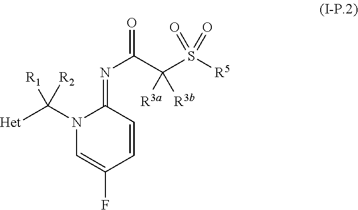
N1(C([Het])([R2])[R1])C=C(F)C=CC1=NC(=O)C(S([R5])(=O)=O)([R3a])[R3b]
